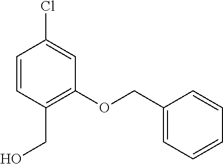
O(C1=C(CO)C=CC(Cl)=C1)CC1=CC=CC=C1
